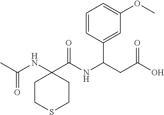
C1CSCCC1(NC(C)=O)C(=O)NC(CC(O)=O)C1=CC(OC)=CC=C1
